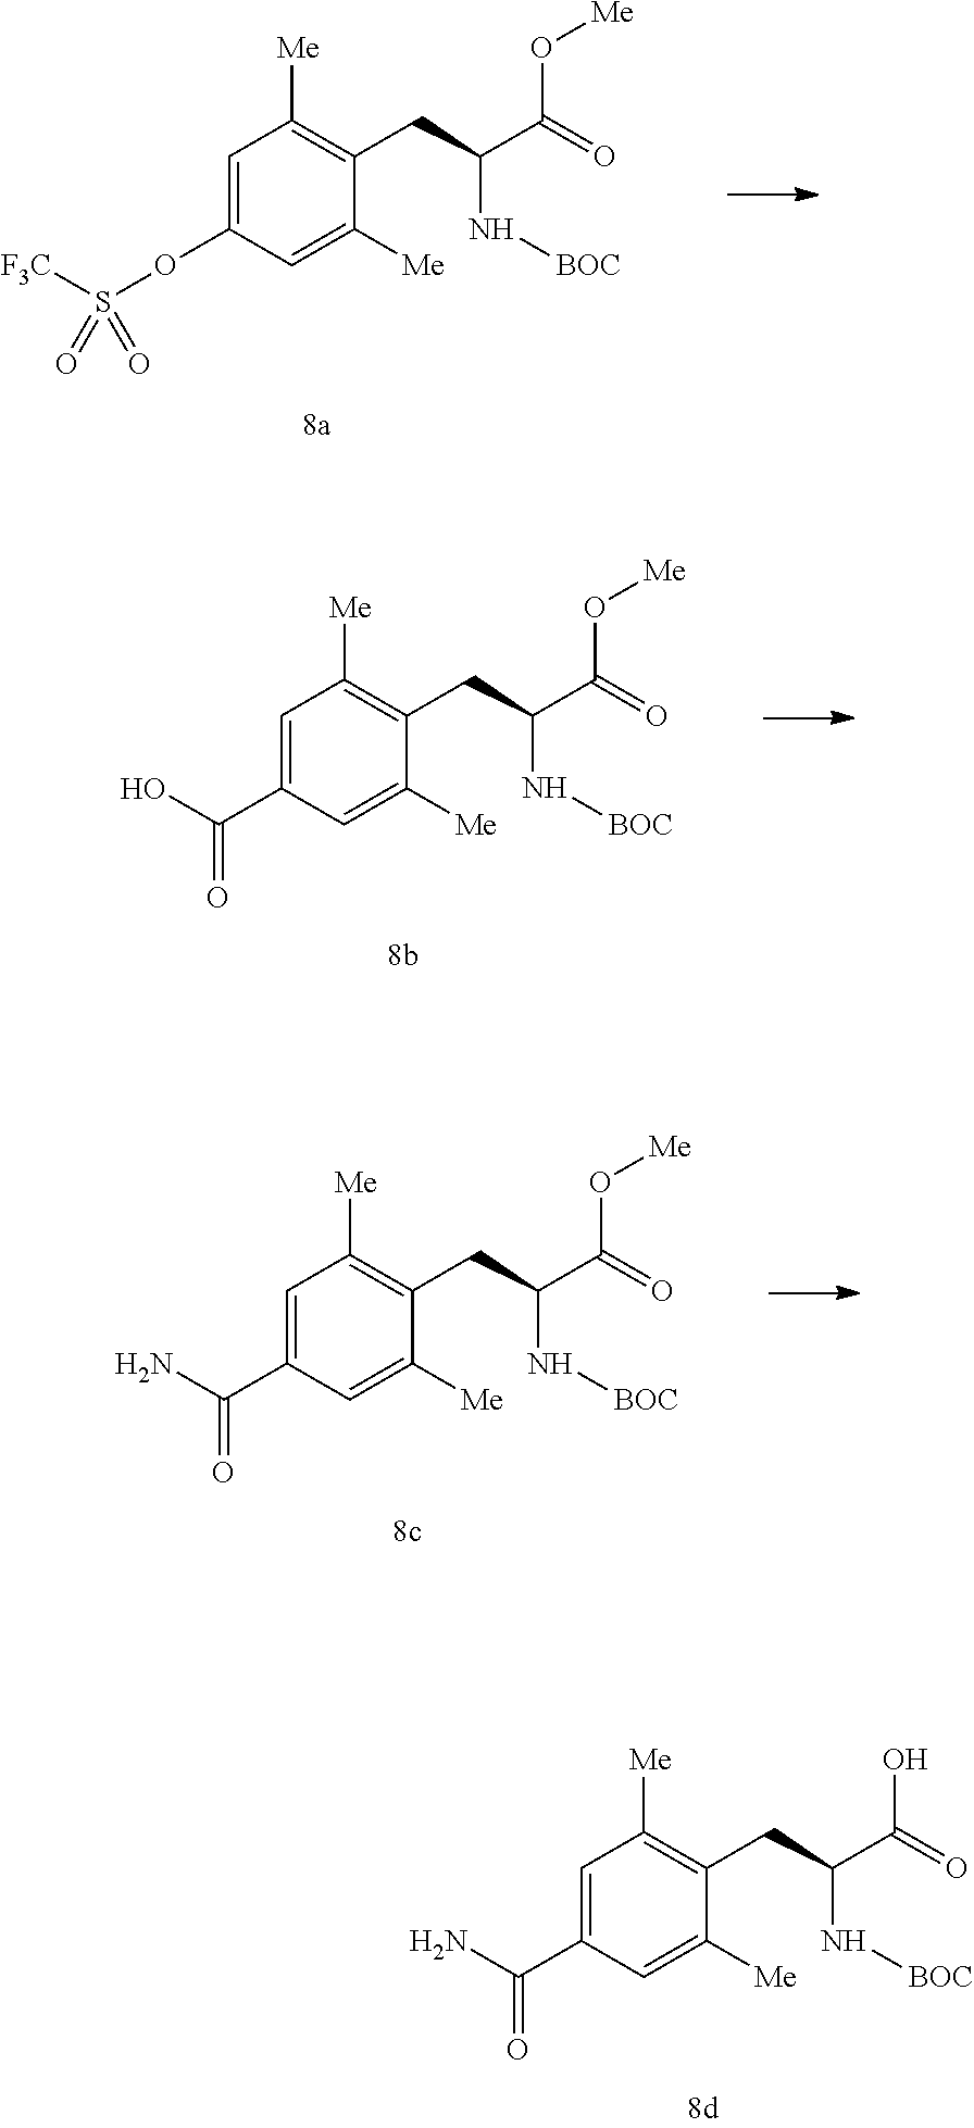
C1=C(C(=O)N)C=C([Me])C(CC(N[BOC])C(=O)O)=C1[Me].C1=C(OS([F3C])(=O)=O)C=C([Me])C(CC(N[BOC])C(=O)O[Me])=C1[Me].C1=C(C(=O)O)C=C([Me])C(CC(N[BOC])C(=O)O[Me])=C1[Me].C1=C(C(=O)N)C=C([Me])C(CC(N[BOC])C(=O)O[Me])=C1[Me]
